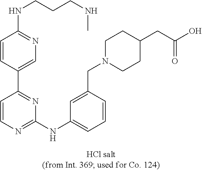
C1(NC2=CC=CC(CN3CCC(CC(O)=O)CC3)=C2)=NC=CC(C2=CN=C(NCCCNC)C=C2)=N1
